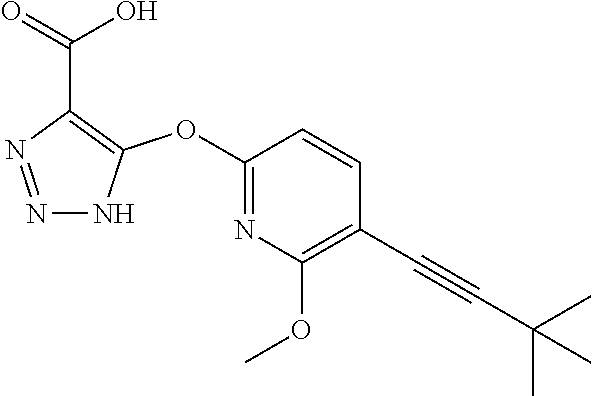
C1(OC2=C(C(=O)O)N=NN2)=NC(OC)=C(C#CC(C)(C)C)C=C1
